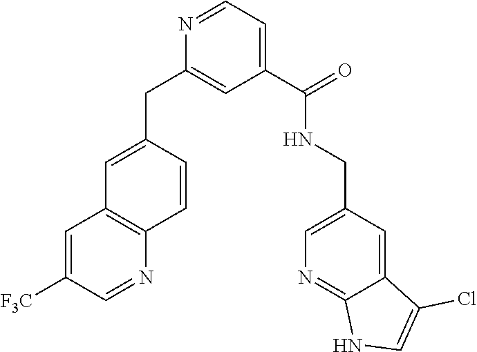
N1=CC=C(C(=O)NCC2=CN=C3C(=C2)C(Cl)=CN3)C=C1CC1=CC2=C(C=C1)N=CC([F3C])=C2
